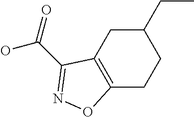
C12=C(CC(CC)CC1)C(C(=O)O)=NO2
